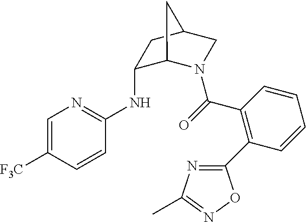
C1(NC2=NC=C([F3C])C=C2)C2N(C(=O)C3=C(C4=NC(C)=NO4)C=CC=C3)CC(C1)C2
